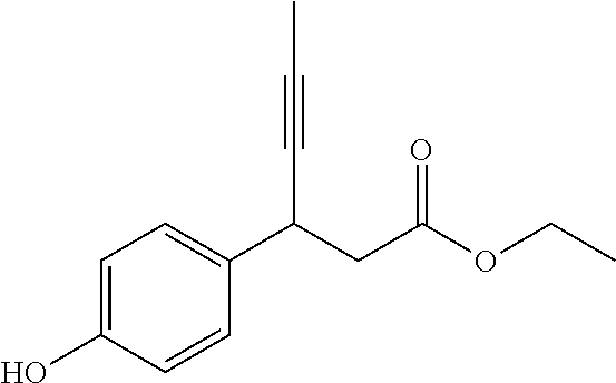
C1=C(O)C=CC(C(CC(OCC)=O)C#CC)=C1
